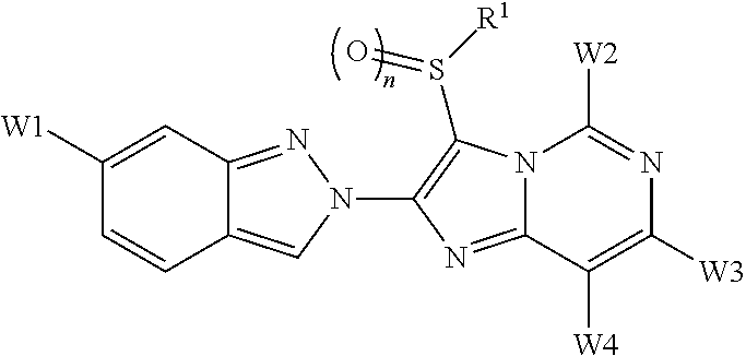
C12=CN(C3=C(S([R1])=O)N4C(=N3)C([W4])=C([W3])N=C4[W2])N=C1C=C([W1])C=C2
